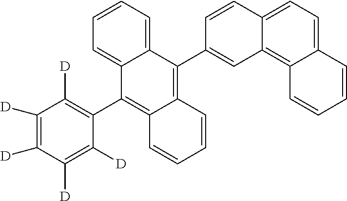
C12=C3C(=CC=C1C=CC=C2)C=CC(C1=C2C(=C(C4=C([D])C([D])=C([D])C([D])=C4[D])C4=CC=CC=C14)C=CC=C2)=C3
